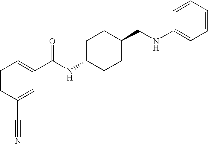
C1=CC(C#N)=CC(C(NC2CCC(CNC3=CC=CC=C3)CC2)=O)=C1
